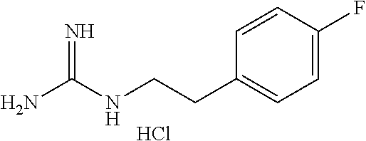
C1=CC(F)=CC=C1CCNC(N)=N.Cl
